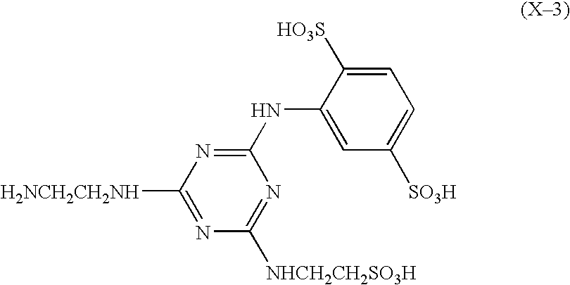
C1([HO3S])=CC=C([SO3H])C=C1NC1=NC([H2NCH2CH2NH])=NC([NHCH2CH2SO3H])=N1
